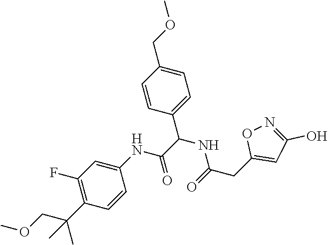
C1=CC(NC(C(NC(CC2=CC(O)=NO2)=O)C2=CC=C(COC)C=C2)=O)=CC(F)=C1C(COC)(C)C
